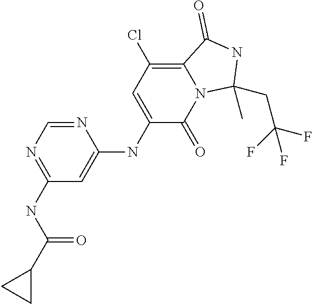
C1(NC(C2CC2)=O)=NC=NC(NC2=CC(Cl)=C3N(C2=O)C(CC(F)(F)F)(C)NC3=O)=C1
